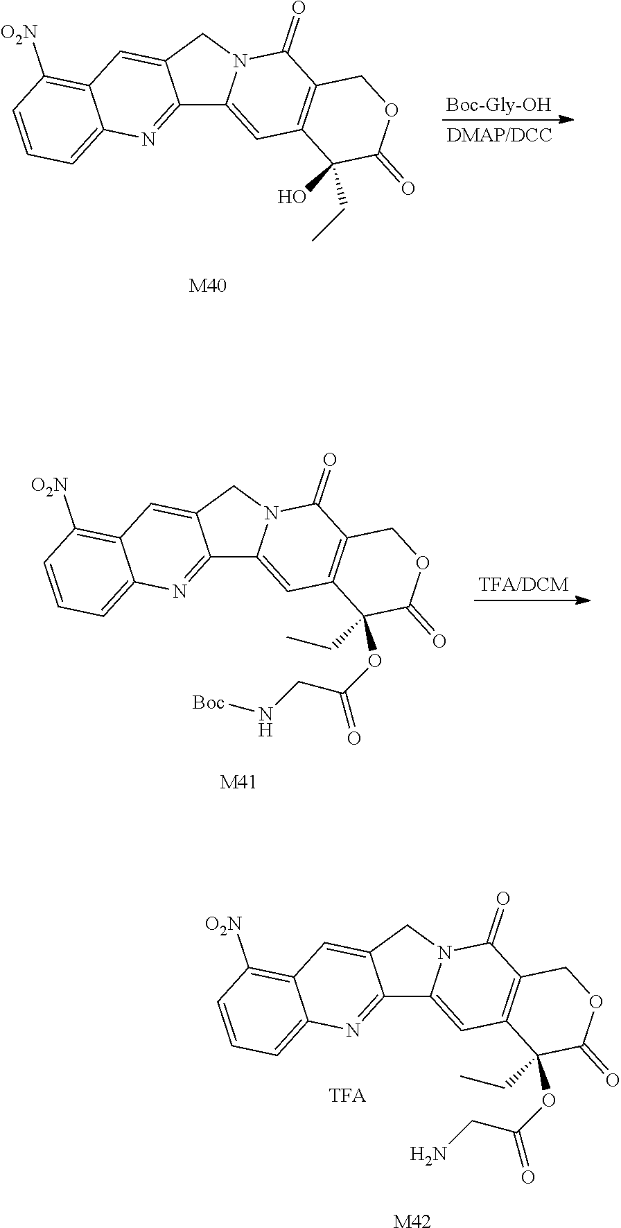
C12=NC3=CC=CC([O2N])=C3C=C1CN1C2=CC2=C(C1=O)COC(=O)C2(CC)O.[M40].[Boc-Gly-OH].C12=NC3=CC=CC([O2N])=C3C=C1CN1C2=CC2=C(C1=O)COC(=O)C2(OC(CN[Boc])=O)CC.[M41].C12=NC3=CC=CC([O2N])=C3C=C1CN1C2=CC2=C(C1=O)COC(=O)C2(OC(CN)=O)CC.[M42]
